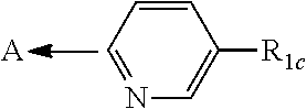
C1=CC([R1c])=CN=C1.[A]
